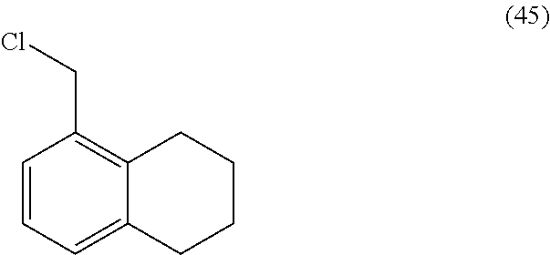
C1=CC=C2C(=C1CCl)CCCC2
